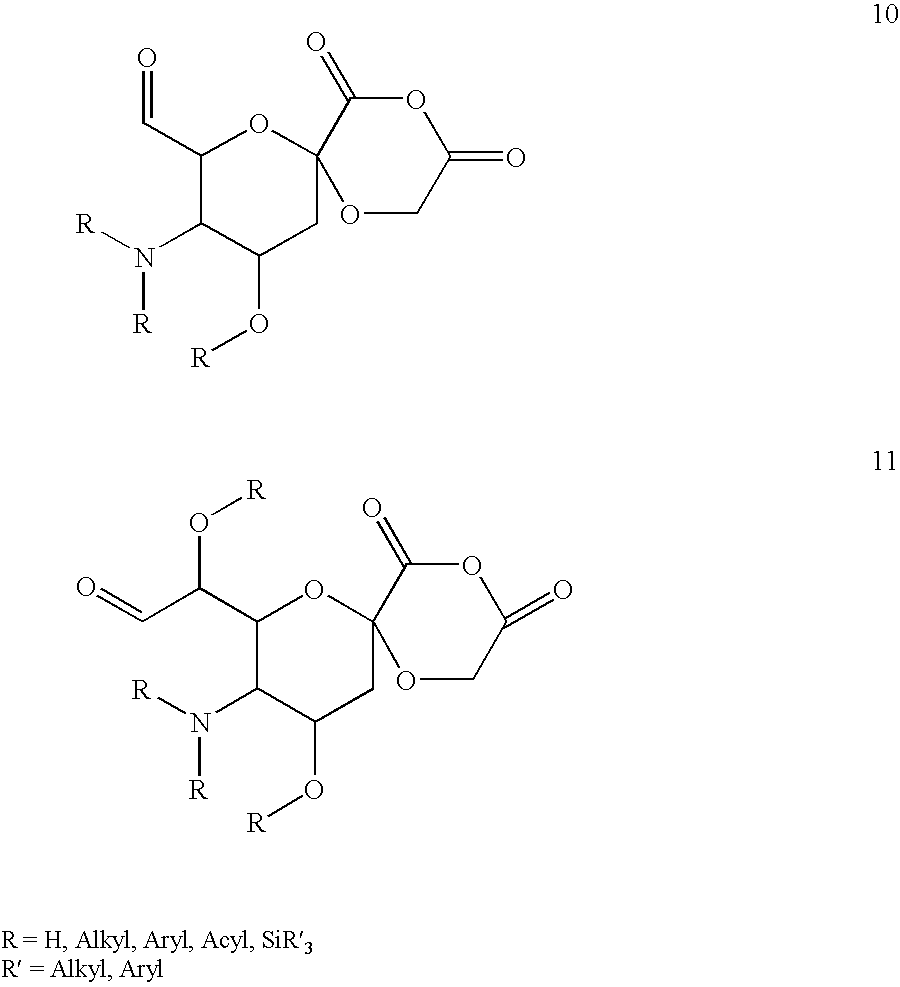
C1(C=O)C(N([R])[R])C(O[R])CC2(O1)OCC(=O)OC2=O.C1(C(O[R])C=O)C(N([R])[R])C(O[R])CC2(O1)OCC(=O)OC2=O
